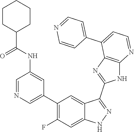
C1=NC=C(C2=C(F)C=C3C(=C2)C(C2=NC4=C(N2)N=CC=C4C2=CC=NC=C2)=NN3)C=C1NC(=O)C1CCCCC1
